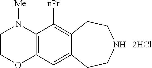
C1COC2=C(N1[Me])C([nPr])=C1C(=C2)CCNCC1
